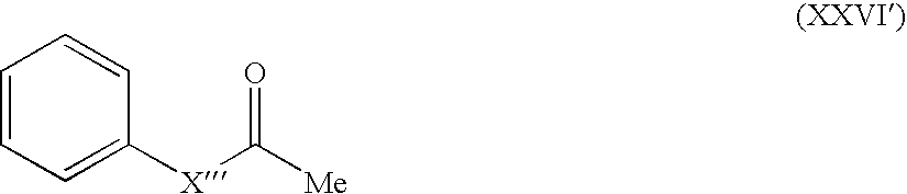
C1=CC=CC([X]C([Me])=O)=C1
